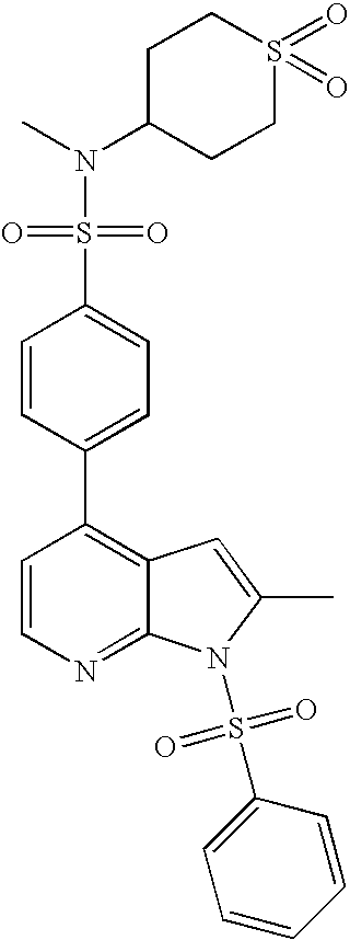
S(C1=CC=C(C2=C3C(=NC=C2)N(S(C2=CC=CC=C2)(=O)=O)C(C)=C3)C=C1)(N(C1CCS(=O)(=O)CC1)C)(=O)=O
